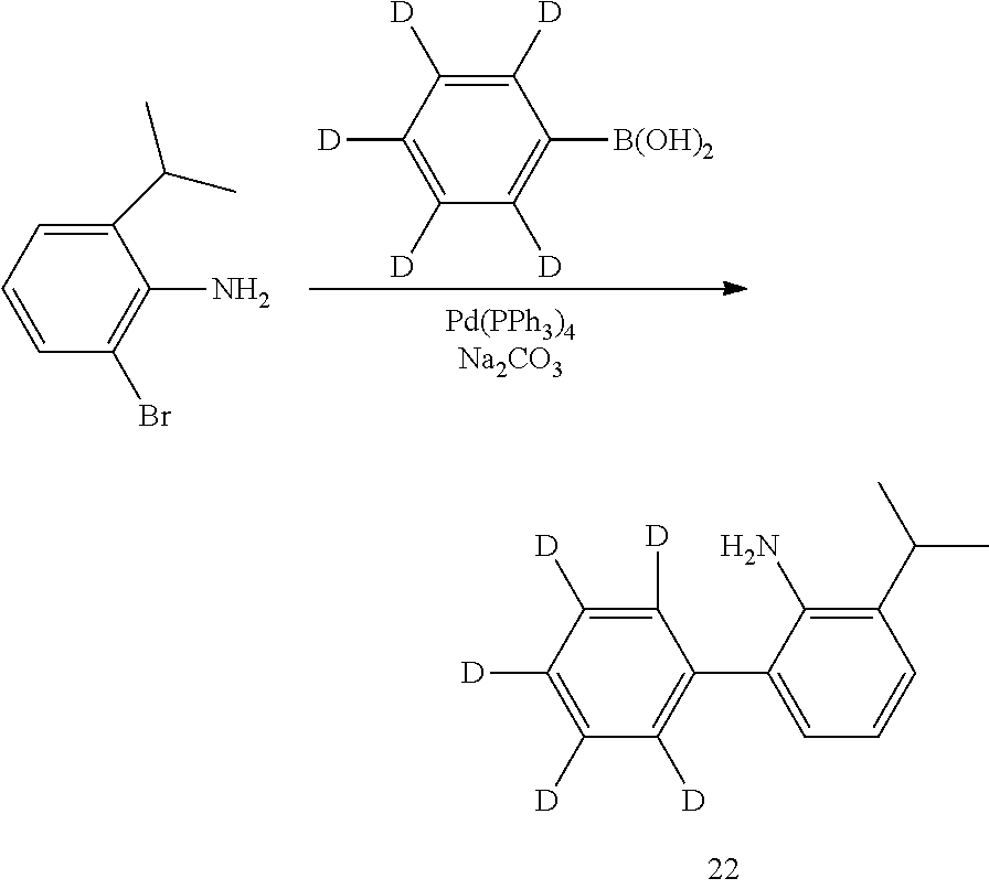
C1(C(C)C)=CC=CC(Br)=C1N.C1([D])=C([D])C([D])=C([D])C([D])=C1[B(OH)2].C1([D])=C([D])C([D])=C([D])C([D])=C1C1=CC=CC(C(C)C)=C1N
